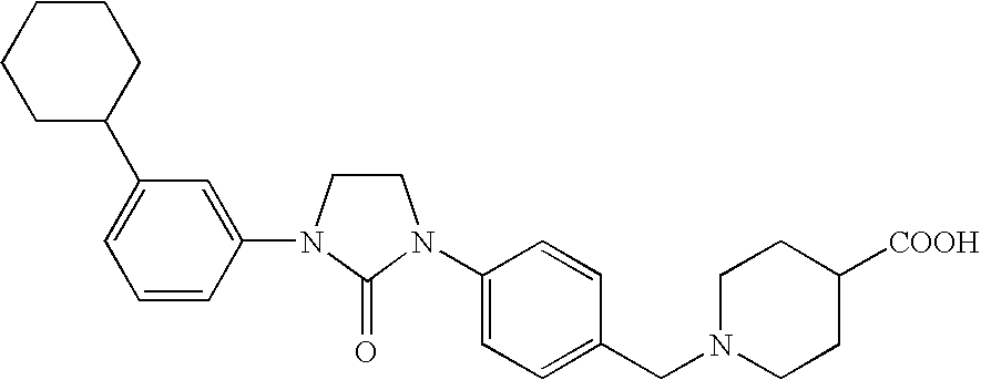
C1CN(C2=CC(C3CCCCC3)=CC=C2)C(=O)N1C1=CC=C(CN2CCC([COOH])CC2)C=C1
